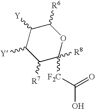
C1([R7])C([F2C]C(O)=O)([R8])OC([R6])C([Y])C1[Y]
